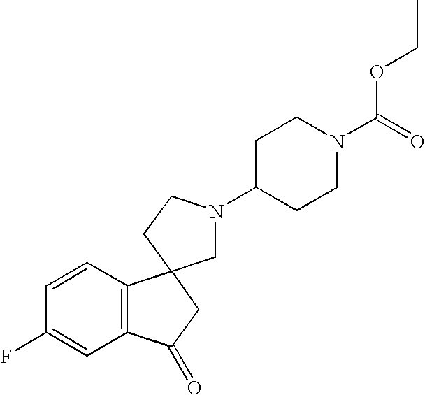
C1=CC2=C(C=C1F)C(=O)CC21CN(C2CCN(C(=O)OCC)CC2)CC1
